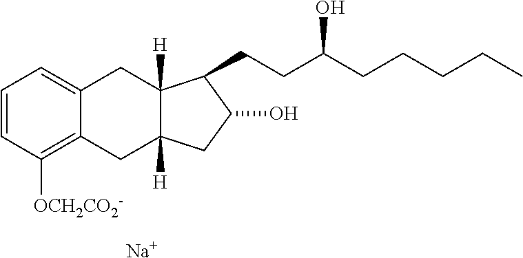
C1=CC([OCH2CO2-])=C2C(=C1)CC1([H])C([H])(C2)CC(O)C1CCC(CCCCC)O.[Na]
